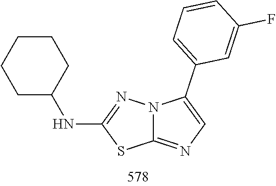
C1(NC2CCCCC2)=NN2C(=NC=C2C2=CC=CC(F)=C2)S1
